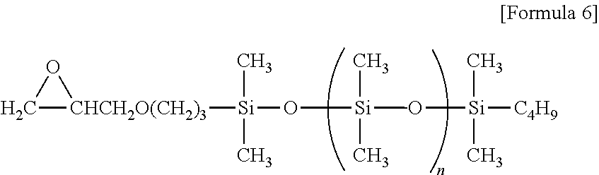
C1[CHCH2O(CH2)3]([Si](O[Si](O[Si]([C4H9])(C)C)(C)(C)C)(C)C)O1
